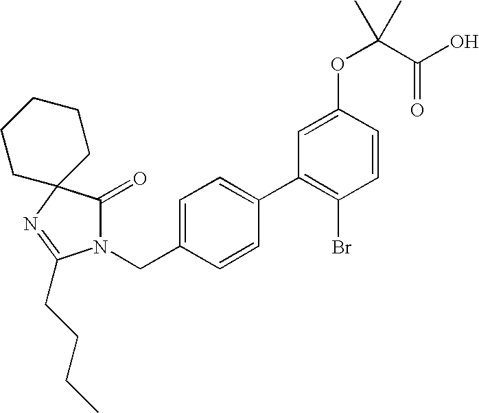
N1(CC2=CC=C(C3=C(Br)C=CC(OC(C(O)=O)(C)C)=C3)C=C2)C(=O)C2(N=C1CCCC)CCCCC2
